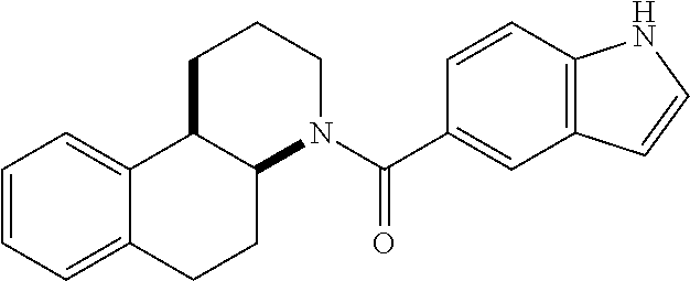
C12=C(C=CC(C(N3CCCC4C3CCC3=CC=CC=C43)=O)=C1)NC=C2
